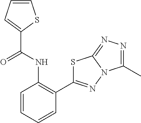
C1=CC=CC(C2=NN3C(=NN=C3C)S2)=C1NC(=O)C1=CC=CS1
